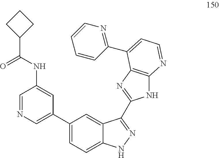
C1=NC=C(C2=CC=C3C(=C2)C(C2=NC4=C(N2)N=CC=C4C2=NC=CC=C2)=NN3)C=C1NC(C1CCC1)=O
